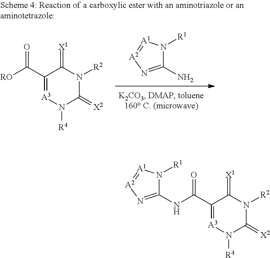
NC1=N[A2]=[A1]N1[R1].C1(C([RO])=O)=[A3]N([R4])C(=[X2])N([R2])C1=[X1].C1(C(NC2=N[A2]=[A1]N2[R1])=O)=[A3]N([R4])C(=[X2])N([R2])C1=[X1]
